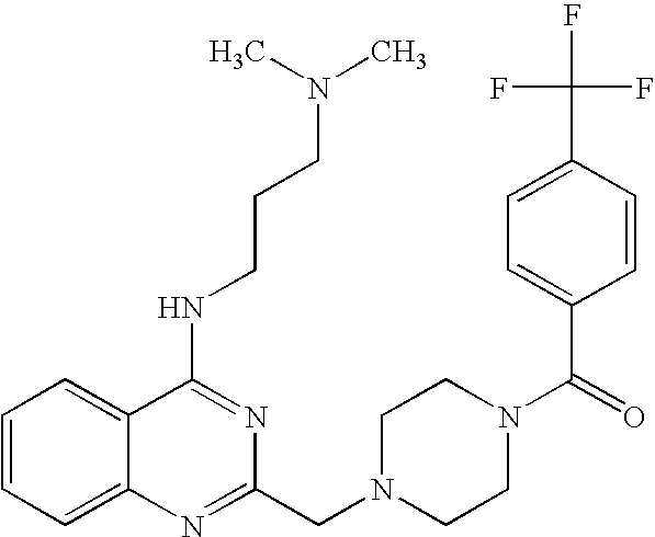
C1=CC=C2C(=C1)C(NCCCN(C)C)=NC(CN1CCN(C(=O)C3=CC=C(C(F)(F)F)C=C3)CC1)=N2
